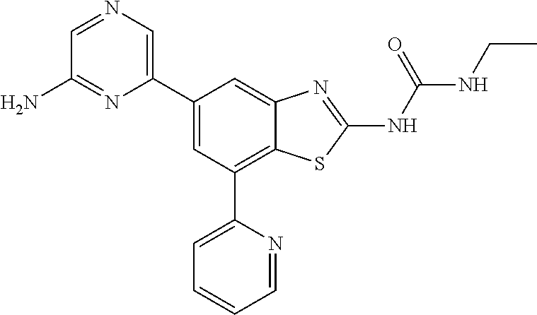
C1=NC=C(C2=CC(C3=CC=CC=N3)=C3C(=C2)N=C(NC(NCC)=O)S3)N=C1N
